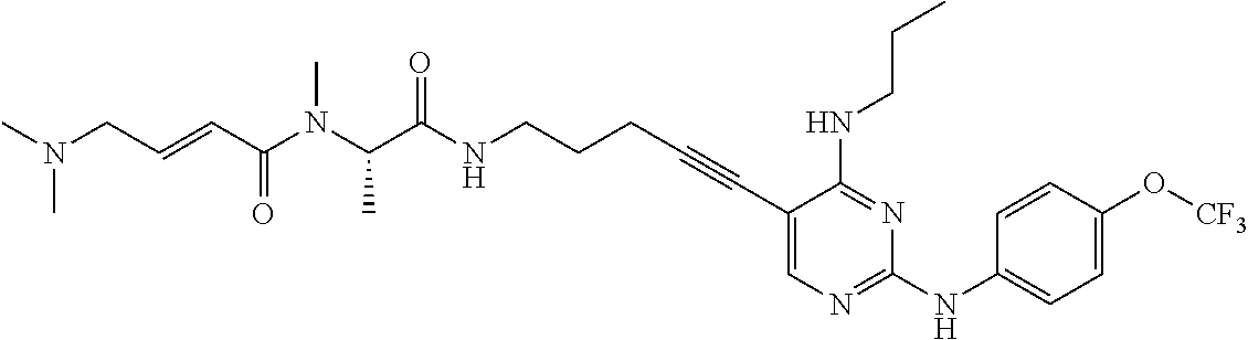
C(C(NCCCC#CC1=CN=C(NC2=CC=C(O[CF3])C=C2)N=C1NCCC)=O)(N(C(C=CCN(C)C)=O)C)C
